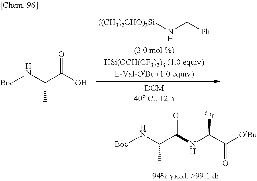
[((CH3)2CHO)3Si]NC[Ph].[Boc]NC(C(O)=O)C.[Boc]NC(C(NC(C([OtBu])=O)[iPr])=O)C
